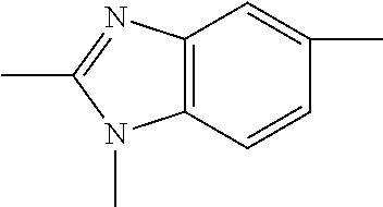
C12=C(C=CC(C)=C1)N(C)C(C)=N2
